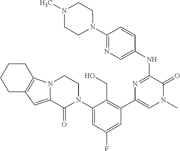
C1(NC2=NC(C3=C(CO)C(N4CCN5C(=CC6=C5CCCC6)C4=O)=CC(F)=C3)=CN(C)C2=O)=CN=C(N2CCN(C)CC2)C=C1
